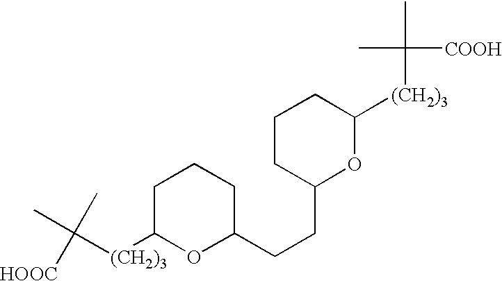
CC([(CH2)3]C1OC(CCC2OC([(CH2)3]C(C)([COOH])C)CCC2)CCC1)(C)[HOOC]
